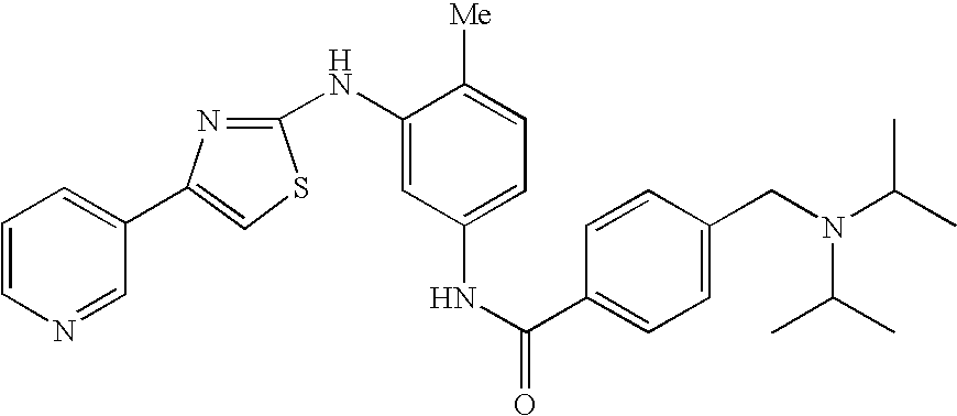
N1=C(NC2=CC(NC(=O)C3=CC=C(CN(C(C)C)C(C)C)C=C3)=CC=C2[Me])SC=C1C1=CC=CN=C1
